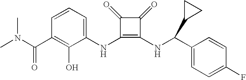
CN(C(C1=C(O)C(NC2=C(NC(C3=CC=C(F)C=C3)C3CC3)C(=O)C2=O)=CC=C1)=O)C
